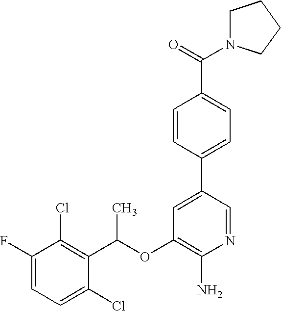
FC1=CC=C(Cl)C(C(OC2=C(N)N=CC(C3=CC=C(C(=O)N4CCCC4)C=C3)=C2)C)=C1Cl
